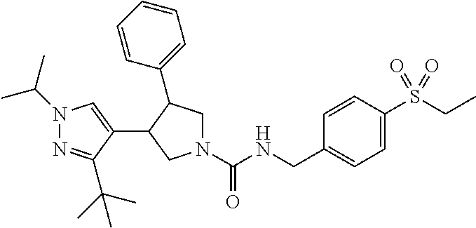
N1(C(NCC2=CC=C(S(CC)(=O)=O)C=C2)=O)CC(C2=CC=CC=C2)C(C2=CN(C(C)C)N=C2C(C)(C)C)C1
